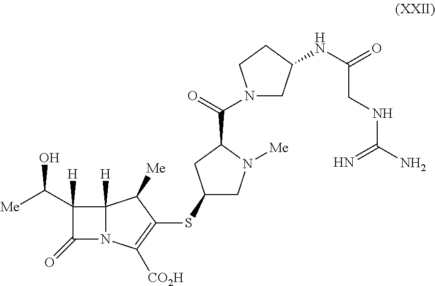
C12([H])N(C([CO2H])=C(SC3CN([Me])C(C(=O)N4CC(NC(=O)CNC(N)=N)CC4)C3)C1[Me])C(=O)C2([H])C([Me])O
